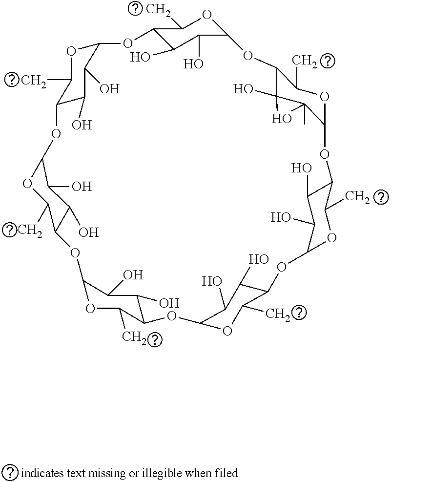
C12C(O)C(O)C(OC1C)OC1C(O)C(O)C(OC1C)OC1C(C)OC(OC3C(C)OC(OC4C(C)OC(OC5C(C)OC(OC6C(C)OC(O2)C(O)C6O)C(O)C5O)C(O)C4O)C(O)C3O)C2(C)C1(O)O2
